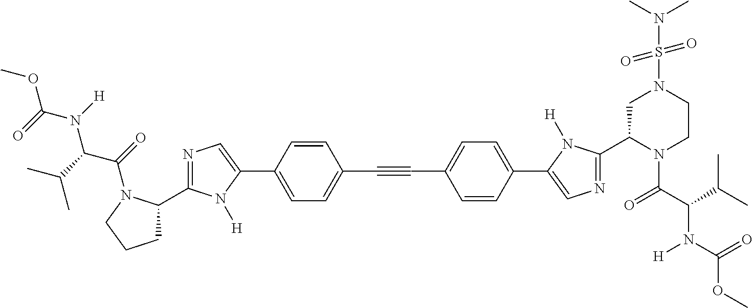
O=C(N(C(C(=O)N1C(C2=NC=C(C3=CC=C(C#CC4=CC=C(C5=CN=C(C6N(C(C(C(C)C)N([H])C(OC)=O)=O)CCN(S(=O)(N(C)C)=O)C6)N5[H])C=C4)C=C3)N2[H])CCC1)C(C)C)[H])OC
